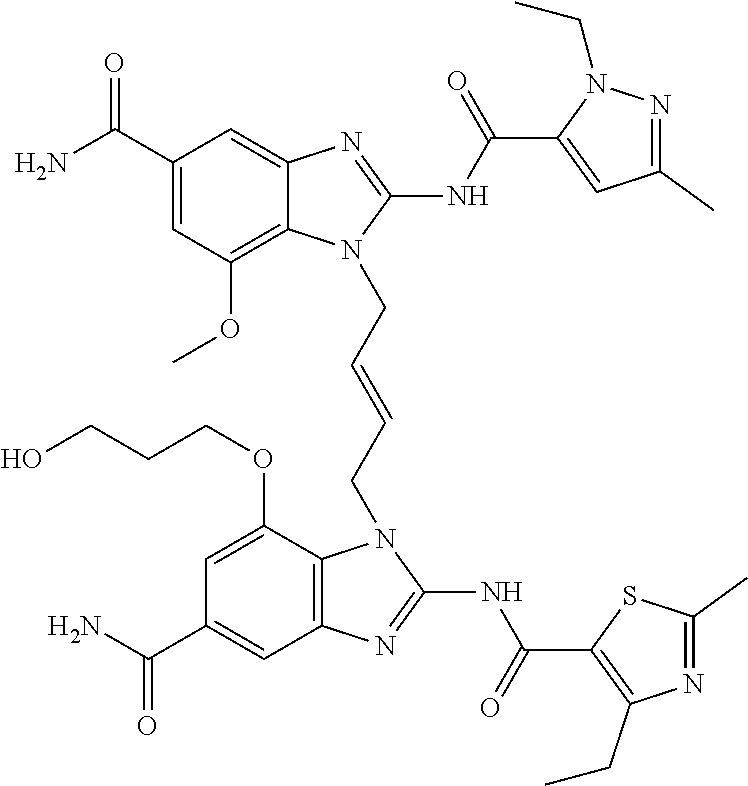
NC(C1=CC(OC)=C2C(=C1)N=C(NC(=O)C1=CC(C)=NN1CC)N2CC=CCN1C2=C(C=C(C(N)=O)C=C2OCCCO)N=C1NC(=O)C1=C(CC)N=C(C)S1)=O
